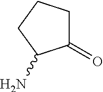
C1C(=O)C(N)CC1
